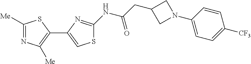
C1([Me])=NC([Me])=C(C2=CSC(NC(CC3CN(C4=CC=C([CF3])C=C4)C3)=O)=N2)S1
